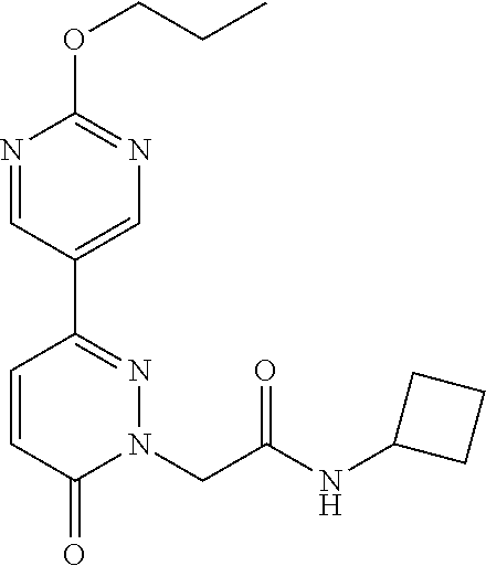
N1=CC(C2=NN(CC(NC3CCC3)=O)C(=O)C=C2)=CN=C1OCCC
